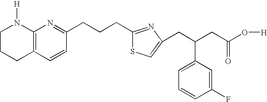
C1CCC2=C(N1[H])N=C(CCCC1=NC(CC(CC(O[H])=O)C3=CC=CC(F)=C3)=CS1)C=C2
